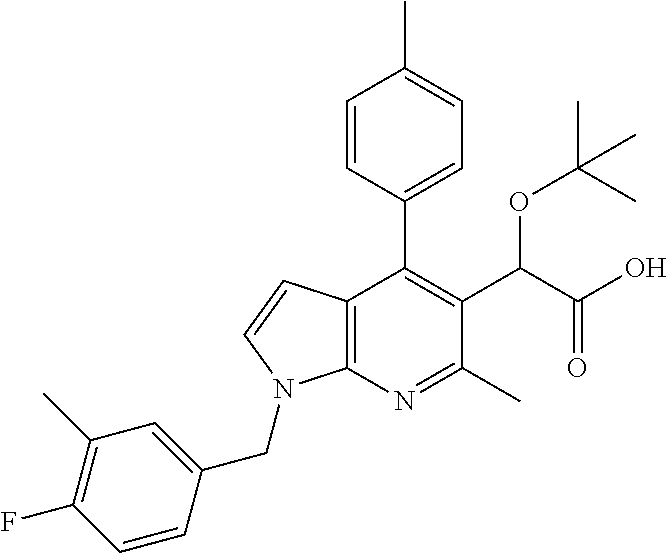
C12=C(N=C(C)C(C(C(O)=O)OC(C)(C)C)=C1C1=CC=C(C)C=C1)N(CC1=CC(C)=C(F)C=C1)C=C2
